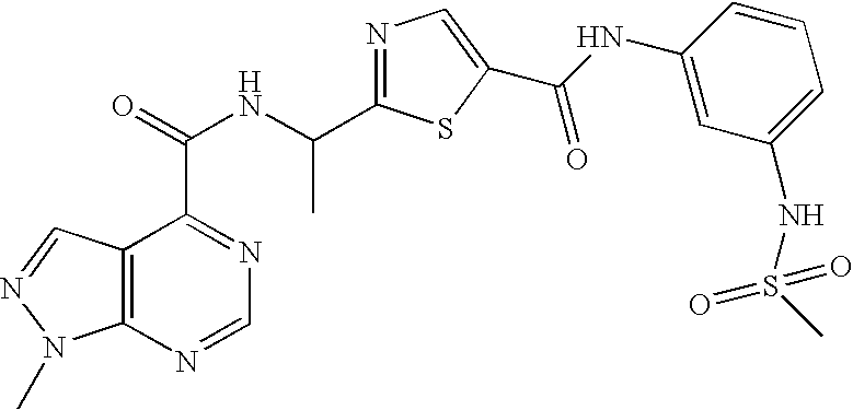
C12=C(N=CN=C1C(=O)NC(C1=NC=C(C(NC3=CC(NS(C)(=O)=O)=CC=C3)=O)S1)C)N(C)N=C2
